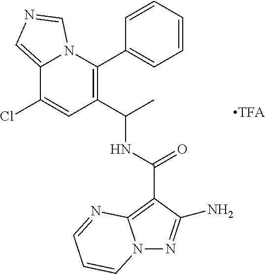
C12=CN=CN1C(C1=CC=CC=C1)=C(C(C)NC(=O)C1=C3N(N=C1N)C=CC=N3)C=C2Cl
